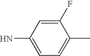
CC1=CC=C(N)C=C1F
